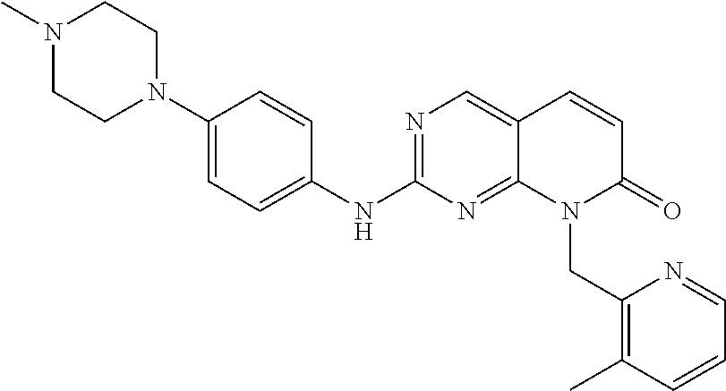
C1(N2CCN(C)CC2)=CC=C(NC2=NC=C3C(=N2)N(CC2=C(C)C=CC=N2)C(=O)C=C3)C=C1
